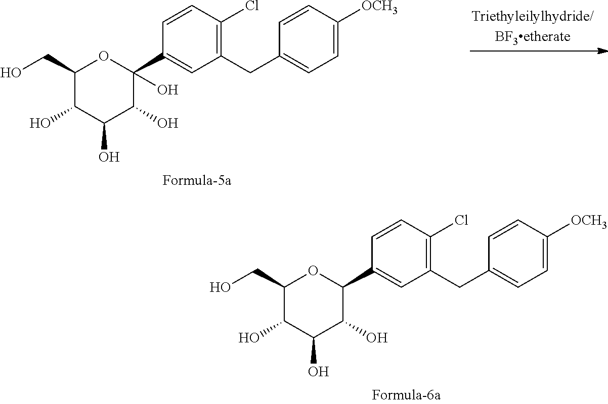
C1(CO)C(O)C(O)C(O)C(C2=CC(CC3=CC=C([OCH3])C=C3)=C(Cl)C=C2)O1.C1(CO)C(O)C(O)C(O)C(C2=CC(CC3=CC=C([OCH3])C=C3)=C(Cl)C=C2)(O)O1
